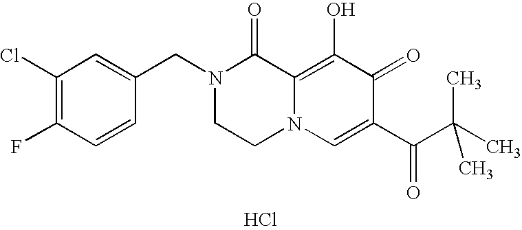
C1(Cl)=C(F)C=CC(CN2CCN3C(=C(O)C(=O)C(C(=O)C(C)(C)C)=C3)C2=O)=C1.Cl
